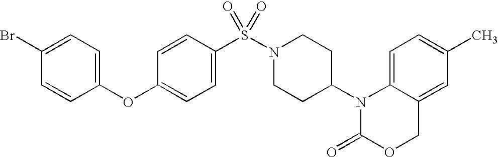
C1=C2C(=CC(C)=C1)COC(=O)N2C1CCN(S(=O)(=O)C2=CC=C(OC3=CC=C(Br)C=C3)C=C2)CC1
